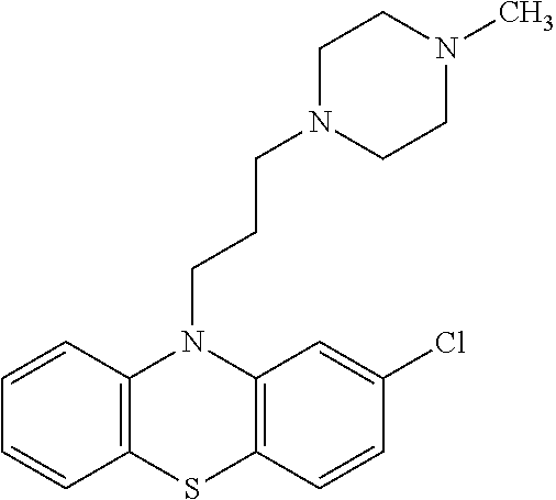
C12=C(SC3=C(N1CCCN1CCN(C)CC1)C=C(Cl)C=C3)C=CC=C2
